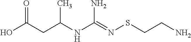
OC(CC(NC(=NSCCN)N)C)=O
